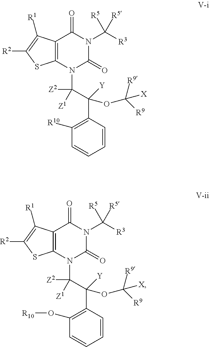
C12=C(N(C([Z1])([Z2])C([Y])(C3=C([R10])C=CC=C3)OC([R9])([R9])[X])C(=O)N(C([R3])([R5])[R5])C1=O)SC([R2])=C2[R1].C12=C(N(C([Z1])([Z2])C([Y])(C3=C(O[R10])C=CC=C3)OC([R9])([R9])[X])C(=O)N(C([R3])([R5])[R5])C1=O)SC([R2])=C2[R1]
